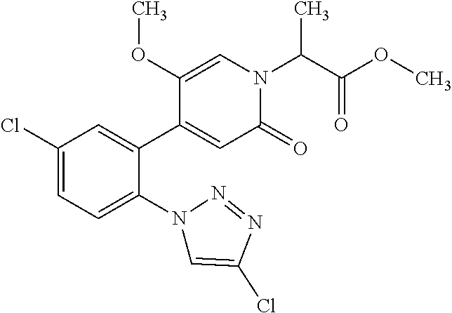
C1(Cl)=CC=C(N2C=C(Cl)N=N2)C(C2=CC(=O)N(C(C(=O)OC)C)C=C2OC)=C1
